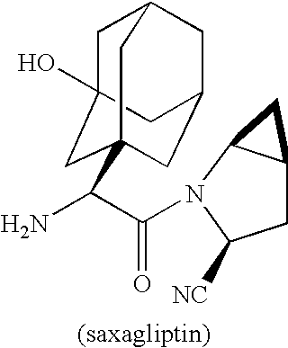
C12(O)CC3CC(C1)CC(C(N)C(=O)N1C([NC])CC4C1C4)(C2)C3
